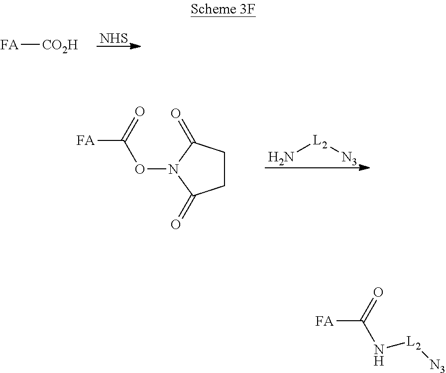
[NHS].[FA][CO2H].N[L2][N3].C1CC(=O)N(OC(=O)[FA])C1=O.N(C(=O)[FA])[L2][N3]
